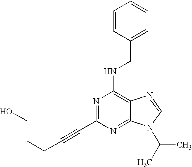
N1=C(C#CCCCO)N=C2C(=C1NCC1=CC=CC=C1)N=CN2C(C)C
